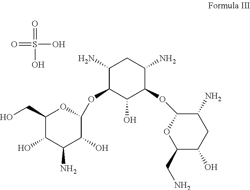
O=S(O)(O)=O.C1(N)C(OC2OC(CO)C(O)C(N)C2O)C(O)C(OC2OC(CN)C(O)CC2N)C(N)C1
